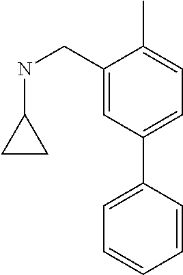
C1(CNC2CC2)=CC(C2=CC=CC=C2)=CC=C1C
